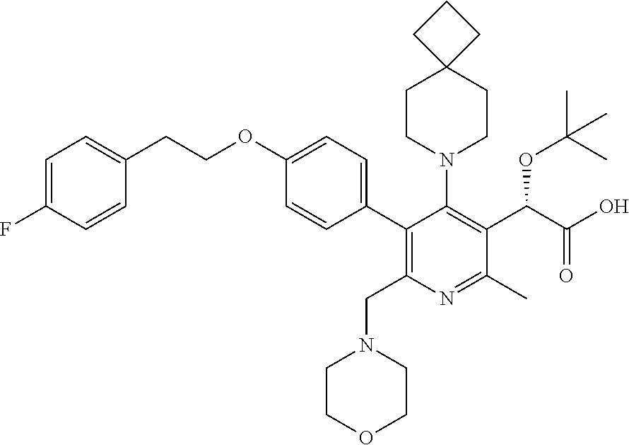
C1(OCCC2=CC=C(F)C=C2)=CC=C(C2=C(CN3CCOCC3)N=C(C)C(C(C(O)=O)OC(C)(C)C)=C2N2CCC3(CC2)CCC3)C=C1
